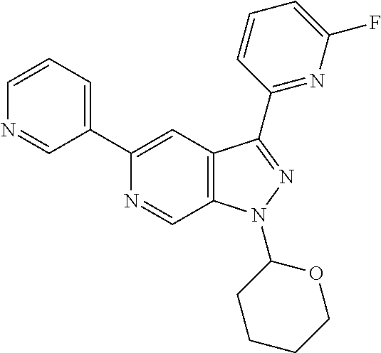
C1(C2=CC=CN=C2)=CC2=C(C=N1)N(C1OCCCC1)N=C2C1=NC(F)=CC=C1
